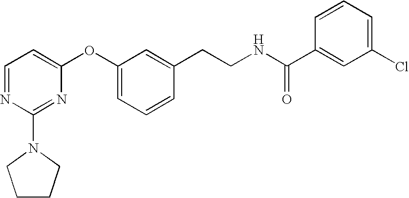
C1=NC(N2CCCC2)=NC(OC2=CC=CC(CCNC(C3=CC(Cl)=CC=C3)=O)=C2)=C1
